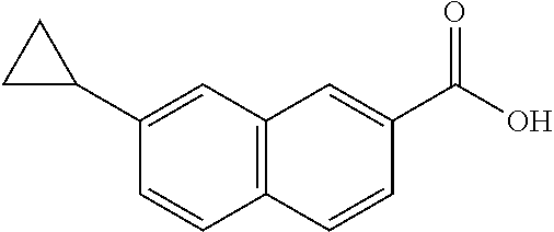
C12=C(C=C(C(O)=O)C=C1)C=C(C1CC1)C=C2
